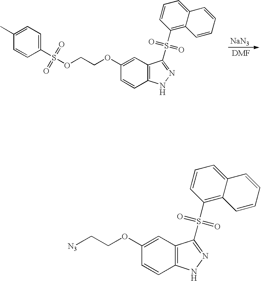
C1=CC(S(OCCOC2=CC3=C(C=C2)NN=C3S(C2=C3C(=CC=C2)C=CC=C3)(=O)=O)(=O)=O)=CC=C1C.[NaN3].[DMF].C1(OCC[N3])=CC2=C(C=C1)NN=C2S(C1=C2C(=CC=C1)C=CC=C2)(=O)=O
